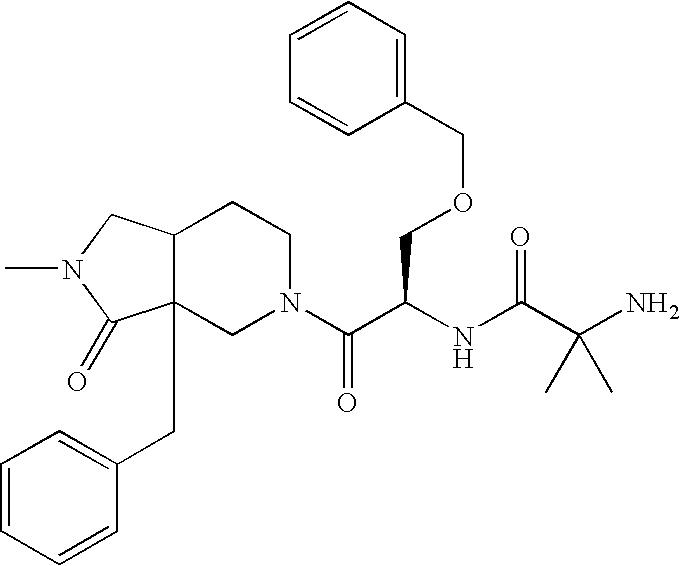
C1(COCC(C(N2CCC3C(CC4=CC=CC=C4)(C2)C(=O)N(C)C3)=O)NC(C(N)(C)C)=O)=CC=CC=C1
